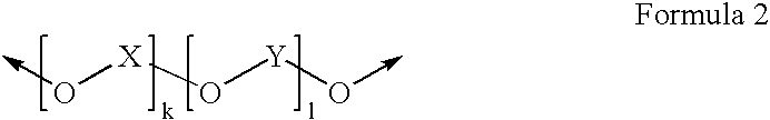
C-O[X]O[Y]O->C
